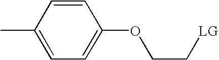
CC1=CC=C(OCC[LG])C=C1
